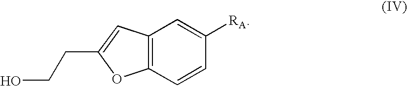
C12=C(C=CC([RA])=C1)OC(CCO)=C2
